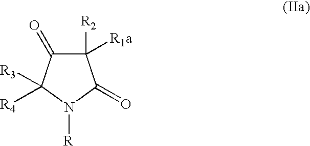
C1([R2])([R1a])C(=O)C([R4])([R3])N([R])C1=O
